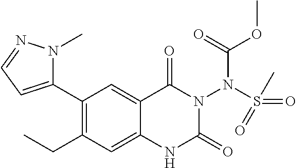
C1(C2=CC=NN2C)=C(CC)C=C2C(=C1)C(=O)N(N(S(=O)(C)=O)C(OC)=O)C(=O)N2
